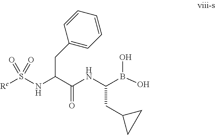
OB(O)C(NC(C(NS([Rc])(=O)=O)CC1=CC=CC=C1)=O)CC1CC1
